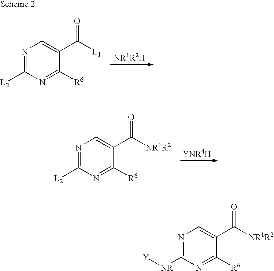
N1=C([L2])N=C([R6])C(C([L1])=O)=C1.N1=C([L2])N=C([R6])C(C([NR1R2])=O)=C1.N1=C([NR4][Y])N=C([R6])C(C([NR1R2])=O)=C1
